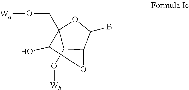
[Wa]OCC12C(O[Wb])C(C(B)O1)OC2O
